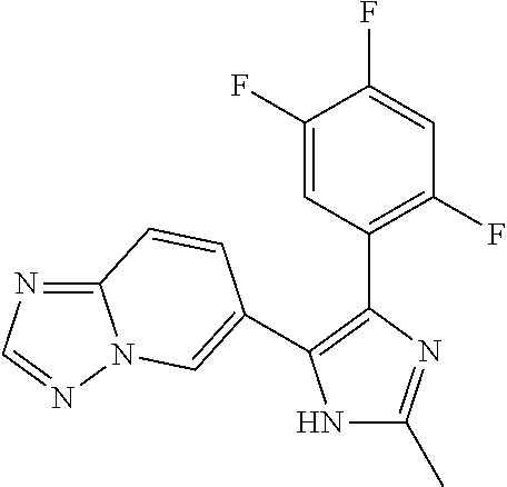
N1C(C)=NC(C2=C(F)C=C(F)C(F)=C2)=C1C1=CN2C(=NC=N2)C=C1
